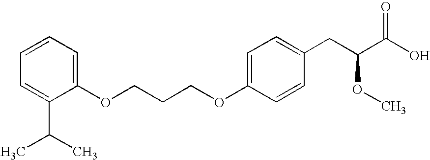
C1(C(C)C)=CC=CC=C1OCCCOC1=CC=C(CC(C(O)=O)OC)C=C1
